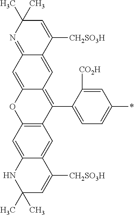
C12=CC3=C(C=C1C([CH2SO3H])=CC(C)(C)N2)C(C1=CC=C(*)C=C1[CO2H])=C1C(=CC2=NC(C)(C)C=C([CH2SO3H])C2=C1)O3
